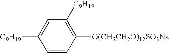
C1=C([C9H19])C=CC([O(CH2CH2O)12SO3Na])=C1[C9H19]
